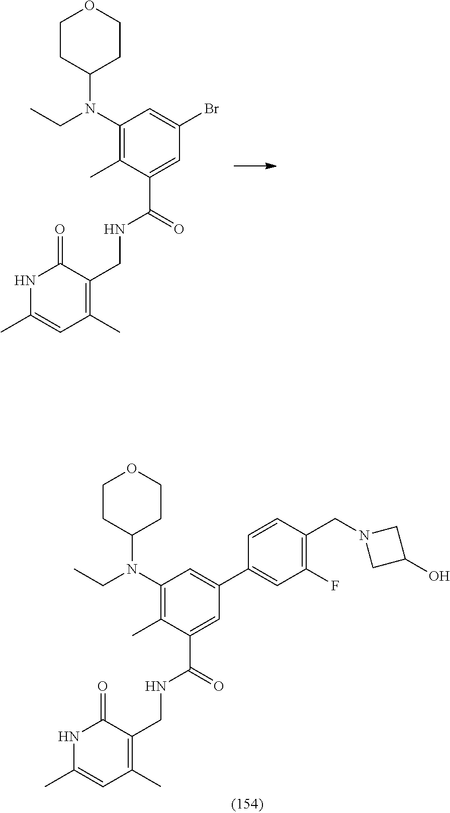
C1CC(N(C2=C(C)C(C(NCC3=C(C)C=C(C)NC3=O)=O)=CC(Br)=C2)CC)CCO1.C1CC(N(C2=C(C)C(C(NCC3=C(C)C=C(C)NC3=O)=O)=CC(C3=CC(F)=C(CN4CC(O)C4)C=C3)=C2)CC)CCO1
